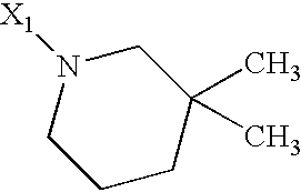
[X1]N1CC(C)(C)CCC1
